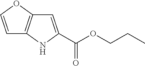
C1=COC2=C1NC(C(OCCC)=O)=C2
